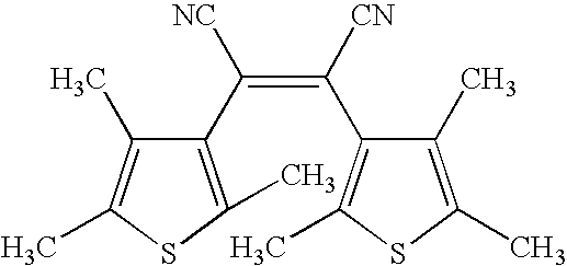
C1(C(=C([CN])C2=C(C)SC(C)=C2C)[NC])=C(C)SC(C)=C1C
